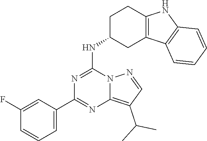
C1(C2=NC3=C(C(C)C)C=NN3C(NC3CC4=C(NC5=C4C=CC=C5)CC3)=N2)=CC=CC(F)=C1
